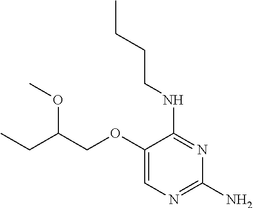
C1(OCC(CC)OC)=CN=C(N)N=C1NCCCC
